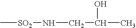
C[SO2]NCC(O)C
